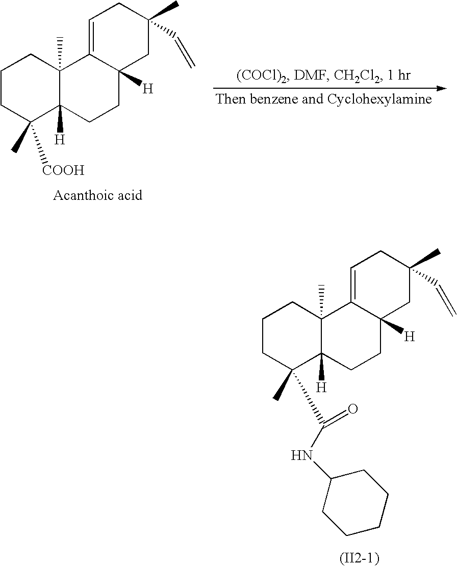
C1CC(C)([COOH])C2([H])C(C)(C1)C1=CCC(C)(C=C)CC1([H])CC2.C1CC(C)(C(NC2CCCCC2)=O)C2([H])C(C)(C1)C1=CCC(C)(C=C)CC1([H])CC2
